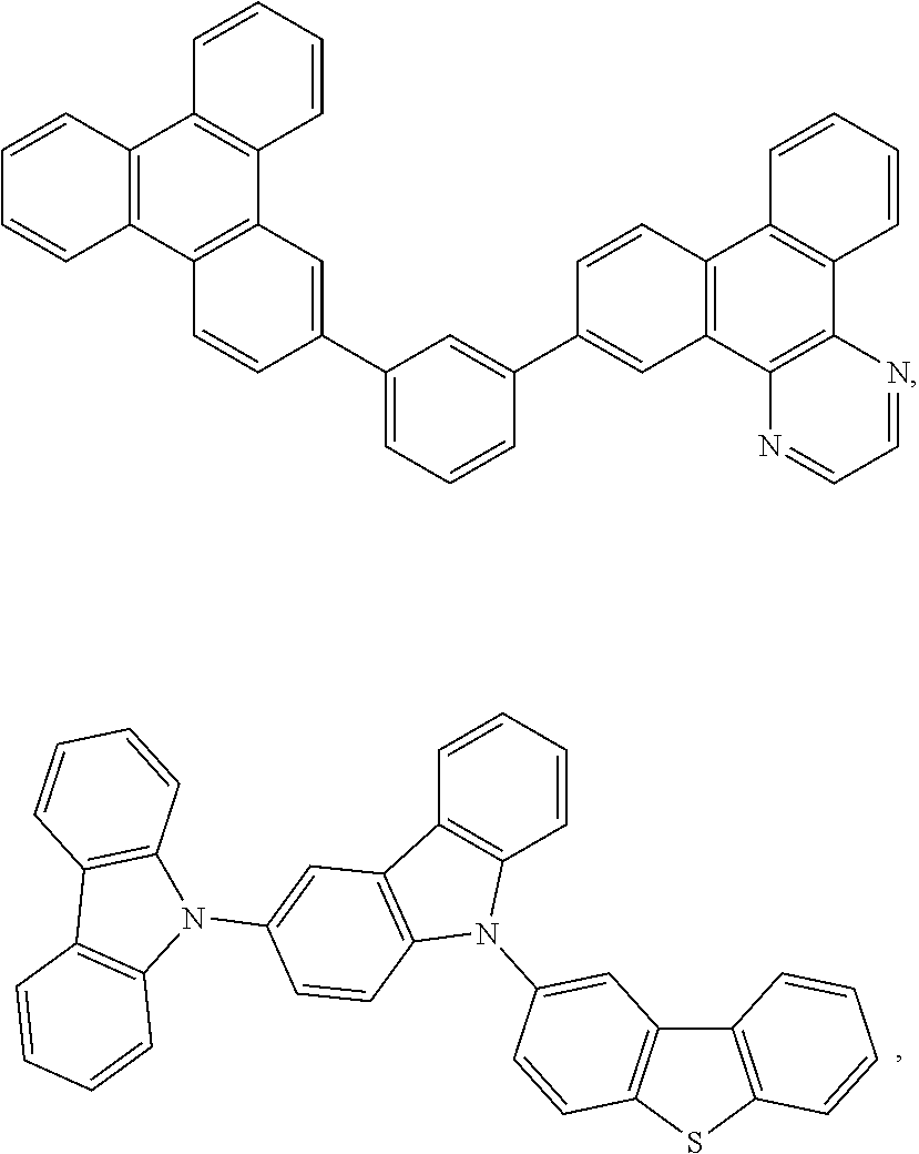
C12=C(C=CC=C1)N(C1=CC3=C(SC4=C3C=CC=C4)C=C1)C1=C2C=C(N2C3=C(C=CC=C3)C3=C2C=CC=C3)C=C1.C1=CC2=C(C=C1)C1=C(C=CC=C1)C1=C2C=C(C2=CC=CC(C3=CC4=C(C5=C(C6=C4N=CC=N6)C=CC=C5)C=C3)=C2)C=C1
